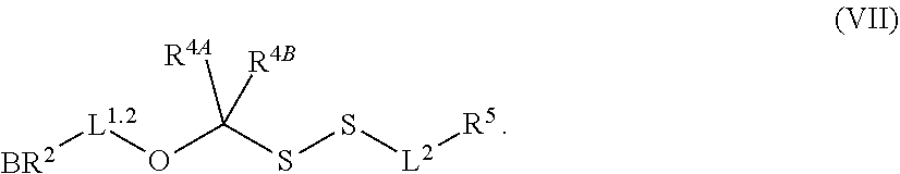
[BR2][L1.2]OC([R4A])([R4B])SS[L2][R5]
